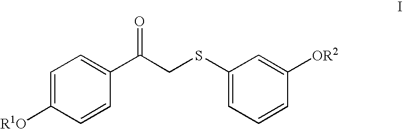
C1=C([R1O])C=CC(C(CSC2=CC=CC([OR2])=C2)=O)=C1
